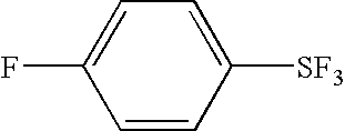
C1=CC([SF3])=CC=C1F
